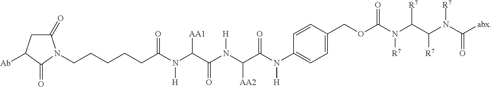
C1(=O)CC([Ab])C(=O)N1CCCCCC(N(C(C(N(C(C(N(C1=CC=C(COC(N(C(C(N(C([abx])=O)[R7])[R7])[R7])[R7])=O)C=C1)[H])=O)[AA2])[H])=O)[AA1])[H])=O
